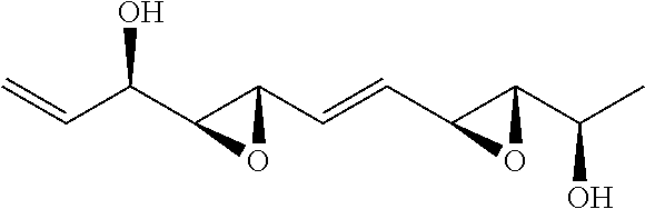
C=CC(C1C(C=CC2C(C(C)O)O2)O1)O
